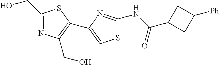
C1(CO)=NC(CO)=C(C2=CSC(NC(C3CC([Ph])C3)=O)=N2)S1
